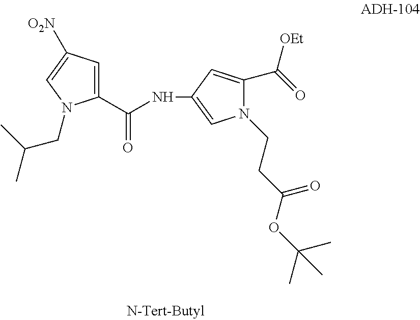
C1(C(NC2=CN(CCC(OC(C)(C)C)=O)C(C([OEt])=O)=C2)=O)=CC([O2N])=CN1CC(C)C
